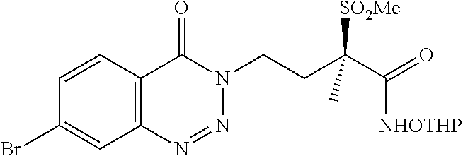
N1=NC2=C(C=CC(Br)=C2)C(=O)N1CCC(C([NHOTHP])=O)([SO2Me])C
